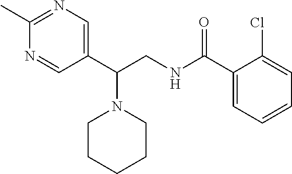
N1=CC(C(CNC(C2=CC=CC=C2Cl)=O)N2CCCCC2)=CN=C1C
